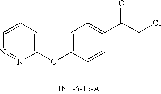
C1=CC=C(OC2=CC=C(C(CCl)=O)C=C2)N=N1
